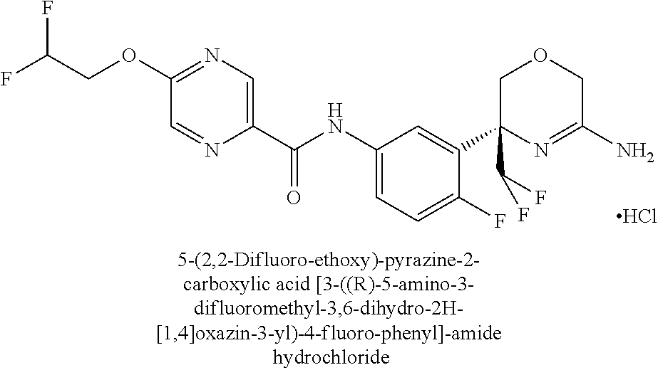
Cl.N(C1=CC=C(F)C(C2(C(F)F)N=C(N)COC2)=C1)C(C1=CN=C(OCC(F)F)C=N1)=O
